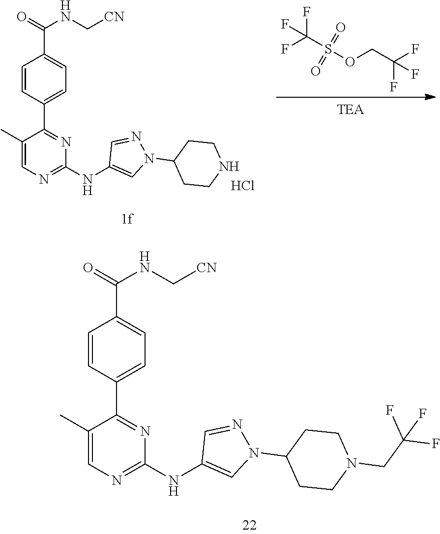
C1=NN(C2CCNCC2)C=C1NC1=NC=C(C)C(C2=CC=C(C(=O)NC[CN])C=C2)=N1.Cl.S(OCC(F)(F)F)(C(F)(F)F)(=O)=O.N(C1=NC=C(C)C(C2=CC=C(C(NC[CN])=O)C=C2)=N1)C1=CN(C2CCN(CC(F)(F)F)CC2)N=C1
